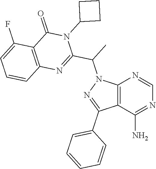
C12=C(C(N)=NC=N1)C(C1=CC=CC=C1)=NN2C(C1=NC2=C(C(=O)N1C1CCC1)C(F)=CC=C2)C
